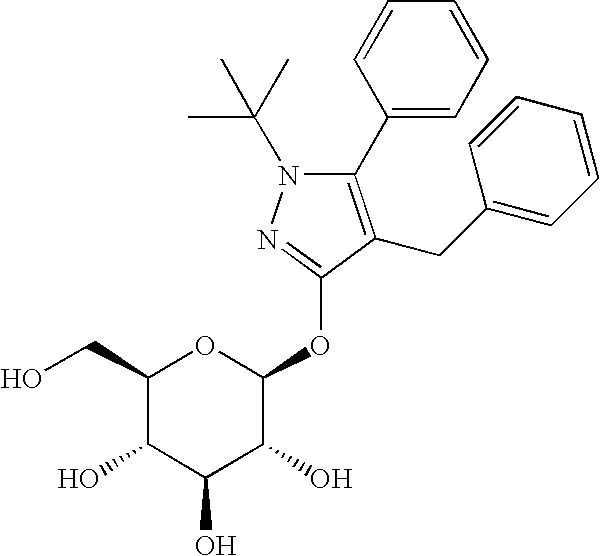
C1(CO)C(O)C(O)C(O)C(OC2=NN(C(C)(C)C)C(C3=CC=CC=C3)=C2CC2=CC=CC=C2)O1
